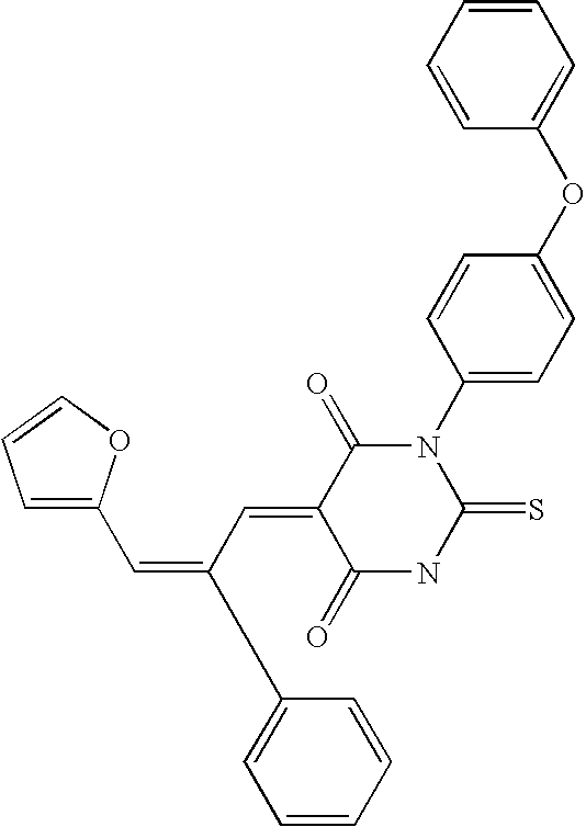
O=C1C(=CC(C2=CC=CC=C2)=CC2=CC=CO2)C(=O)N(C2=CC=C(OC3=CC=CC=C3)C=C2)C(=S)N1
